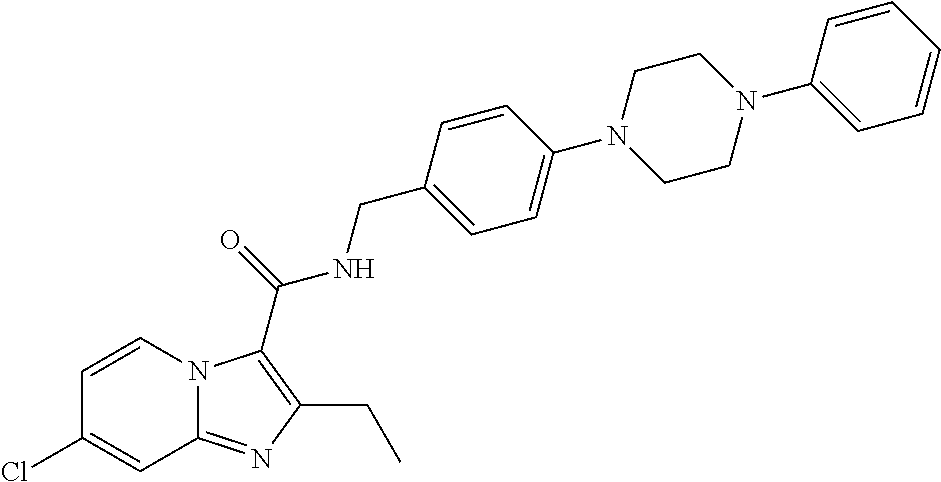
C1=CN2C(=NC(CC)=C2C(=O)NCC2=CC=C(N3CCN(C4=CC=CC=C4)CC3)C=C2)C=C1Cl
